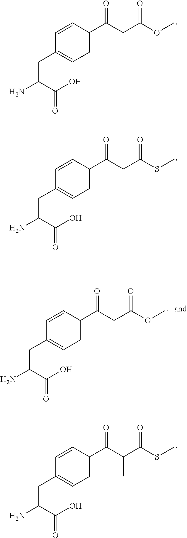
C1=CC(C(CC(OC)=O)=O)=CC=C1CC(N)C(=O)O.C1=CC(C(C(C(SC)=O)C)=O)=CC=C1CC(N)C(=O)O.C1=CC(C(CC(SC)=O)=O)=CC=C1CC(N)C(=O)O.C1=CC(C(C(C(OC)=O)C)=O)=CC=C1CC(N)C(=O)O
